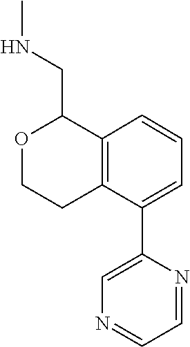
C1=CC=C(C2=CN=CC=N2)C2=C1C(CNC)OCC2
